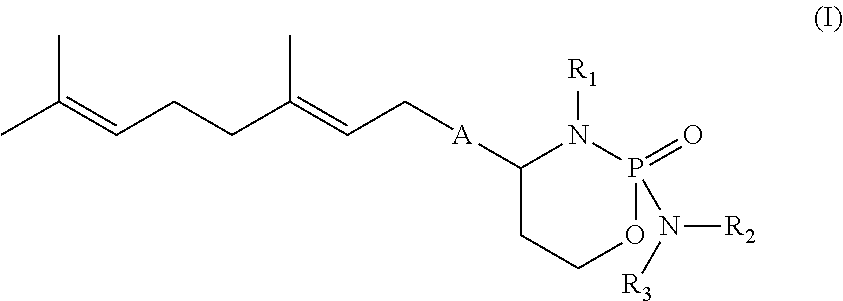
CC(=CCCC(=CC[A]C1CCOP(=O)(N([R3])[R2])N1[R1])C)C
